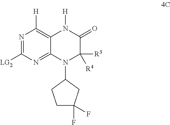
C1C(F)(F)CC(N2C([R3])([R4])C(=O)N([H])C3=C([H])N=C([LG2])N=C23)C1
